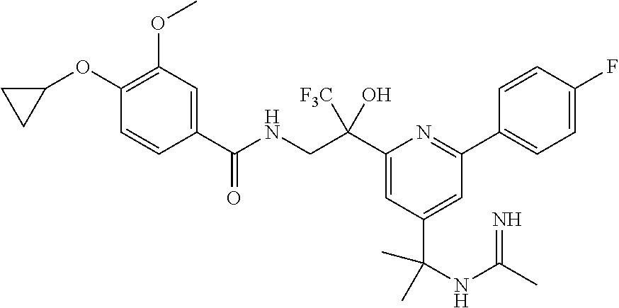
C1(C(NCC(C2=CC(C(NC(C)=N)(C)C)=CC(C3=CC=C(F)C=C3)=N2)([F3C])O)=O)=CC(OC)=C(OC2CC2)C=C1
